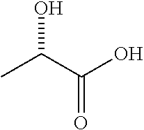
CC(C(O)=O)O
